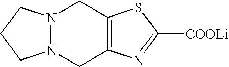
N12N(CC3=C(C1)SC([COOLi])=N3)CCC2
